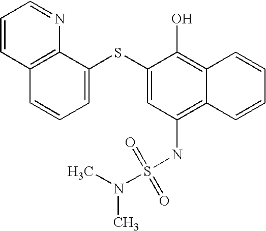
C1=CC2=C(N=C1)C(SC1=CC(NS(N(C)C)(=O)=O)=C3C(=C1O)C=CC=C3)=CC=C2
